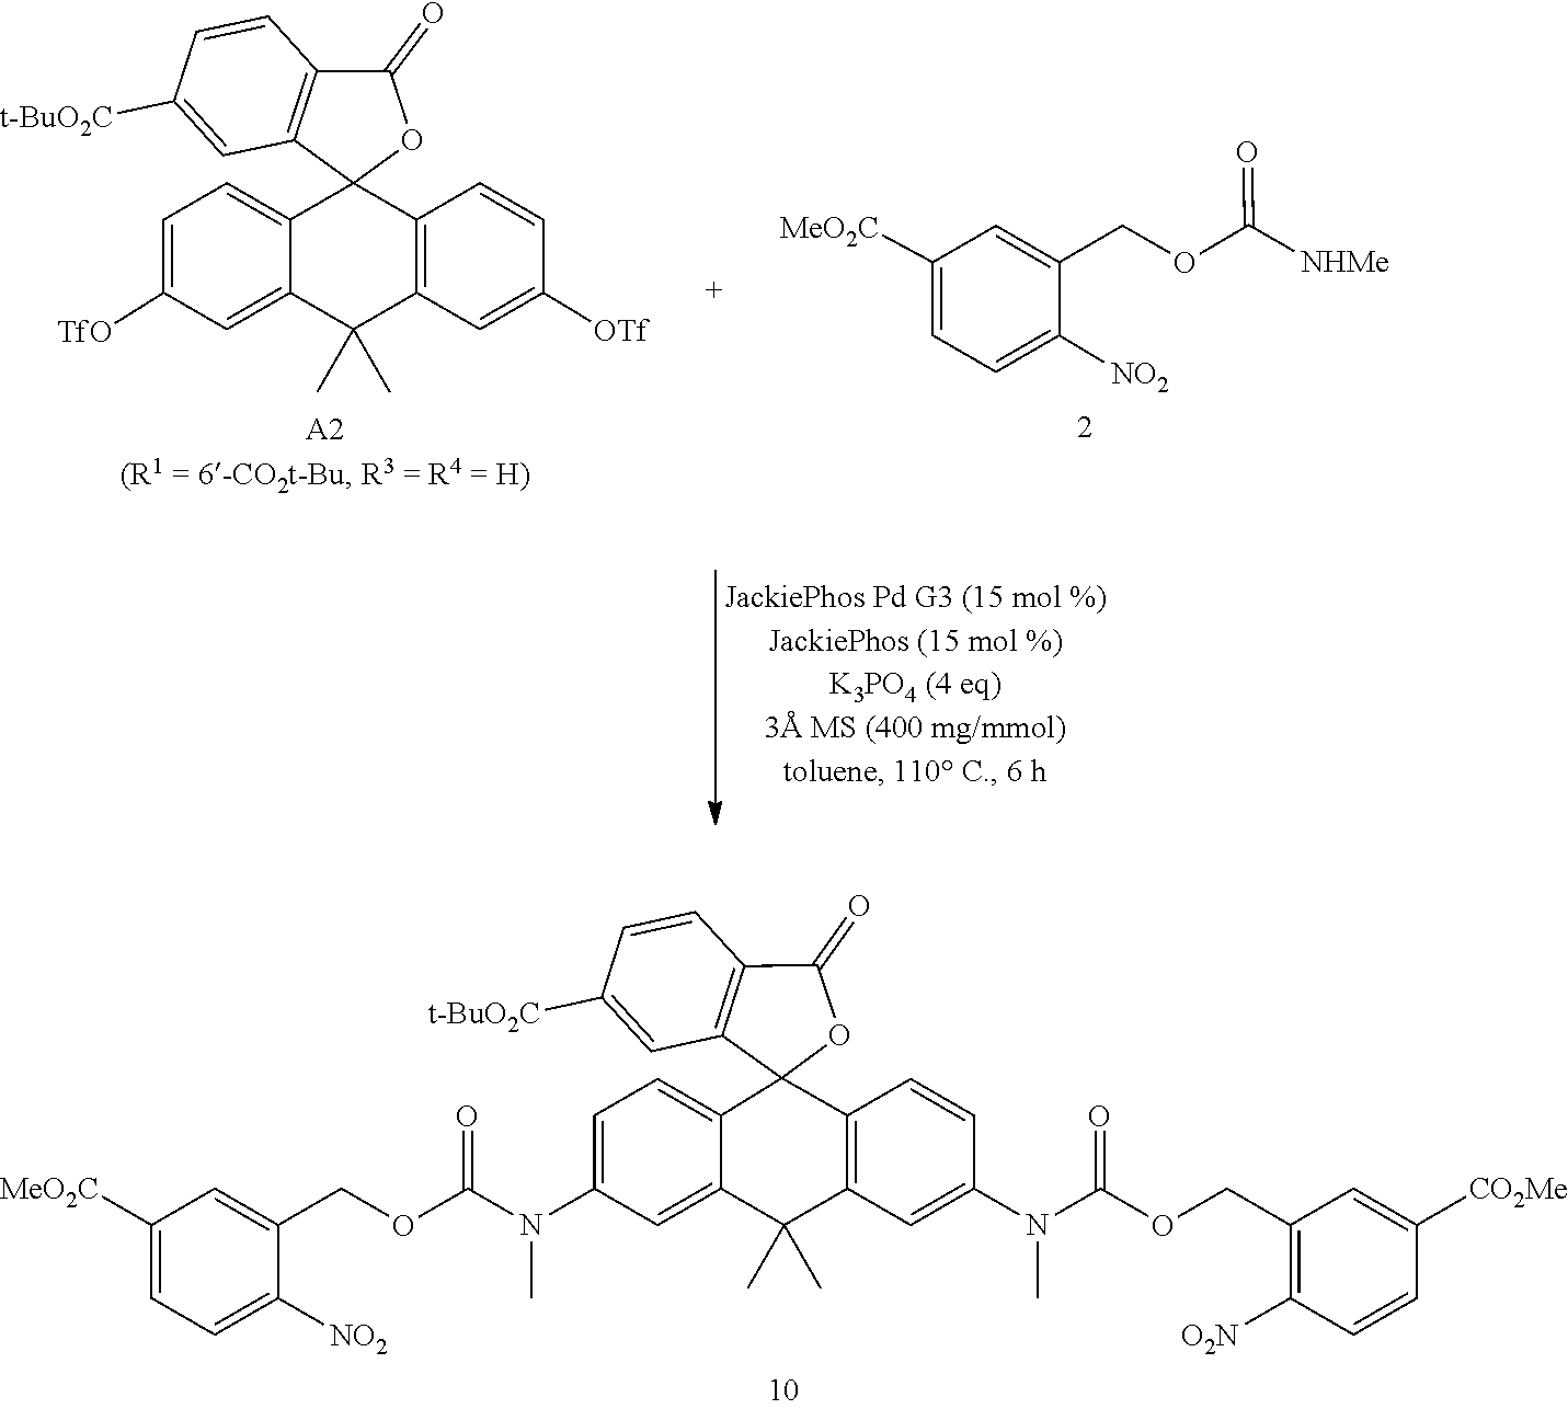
CN(C(OCC1=C([O2N])C=CC([CO2Me])=C1)=O)C1=CC2=C(C3(C4=C(C=CC([t-BuO2C])=C4)C(=O)O3)C3=CC=C(N(C)C(OCC4=CC([MeO2C])=CC=C4[NO2])=O)C=C3C2(C)C)C=C1.C1=C(COC(=O)[NHMe])C([NO2])=CC=C1[MeO2C].C12(C3=C(C=CC([t-BuO2C])=C3)C(=O)O1)C1=C(C=C([OTf])C=C1)C(C)(C)C1=CC([TfO])=CC=C21
